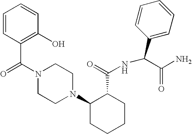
C(N1CCN(C2CCCCC2C(=O)NC(C2=CC=CC=C2)C(N)=O)CC1)(=O)C1=C(O)C=CC=C1
